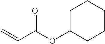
C1C(OC(C=C)=O)CCCC1
